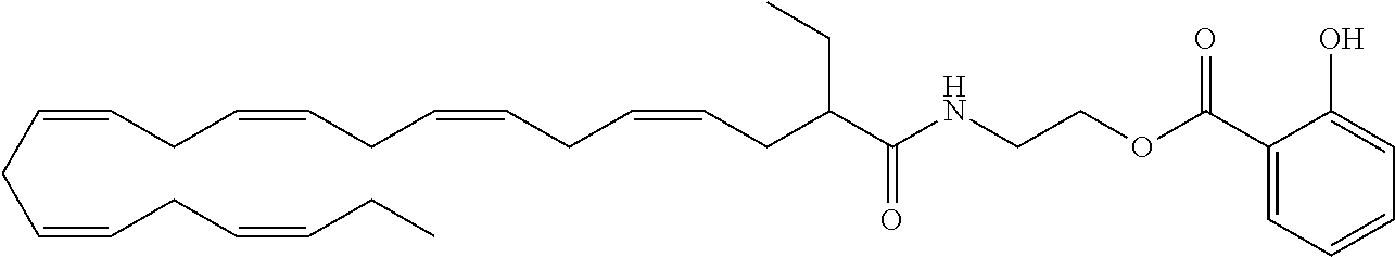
C(C=CCC=CCC=CCC=CCC(C(NCCOC(C1=CC=CC=C1O)=O)=O)CC)C=CCC=CCC
